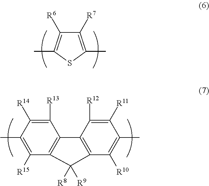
C1([R7])=C(C)SC(C)=C1[R6].C1([R13])=C([R14])C(C)=C([R15])C2=C1C1=C(C([R10])=C(C)C([R11])=C1[R12])C2([R8])[R9]
